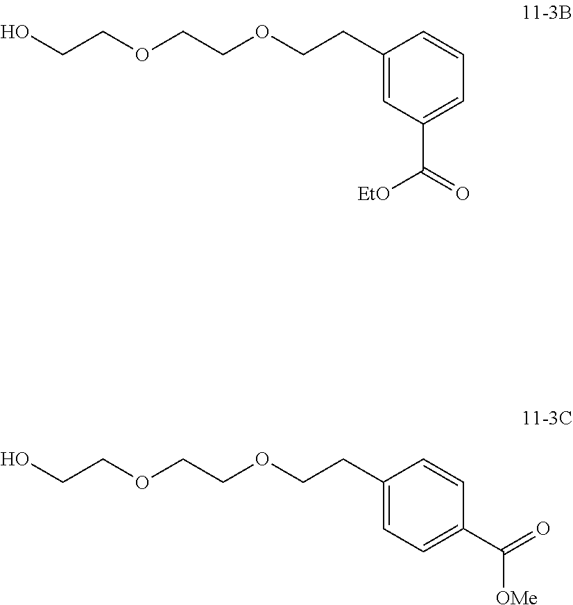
C1(CCOCCOCCO)=CC(C(=O)[EtO])=CC=C1.C1(CCOCCOCCO)=CC=C(C(=O)[OMe])C=C1
